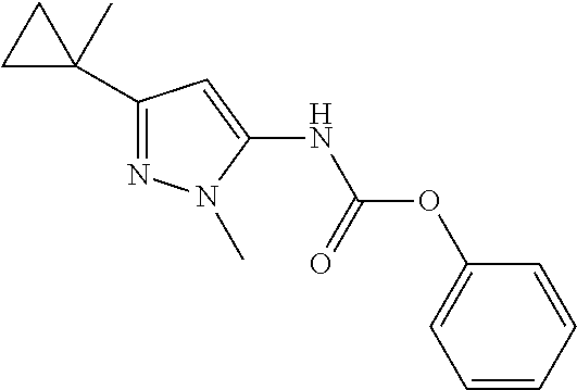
C1(C2(C)CC2)=NN(C)C(NC(OC2=CC=CC=C2)=O)=C1
